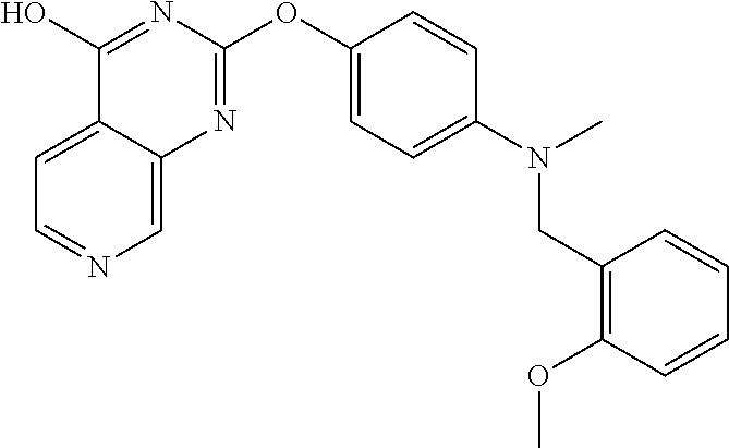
C1(O)=NC(OC2=CC=C(N(C)CC3=C(OC)C=CC=C3)C=C2)=NC2=CN=CC=C12
